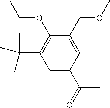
C1=C(C(C)=O)C=C(COC)C(OCC)=C1C(C)(C)C
